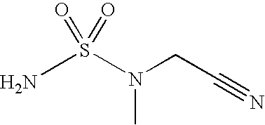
NS(=O)(=O)N(C)CC#N
